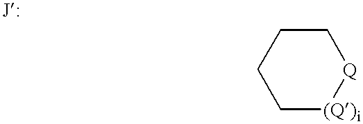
C1[(Q)i][Q]CCC1
